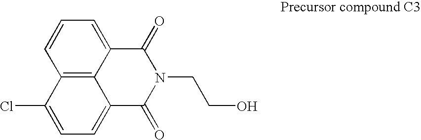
C12=C3C(=CC=C1)C(=O)N(CCO)C(=O)C3=CC=C2Cl
